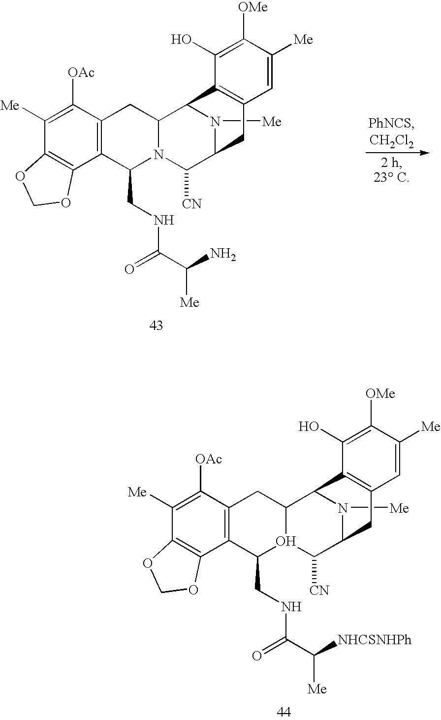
C1([Me])=C([OAc])C2=C(C3=C1OCO3)C(CNC(=O)C([Me])N)N1C(C2)C2N([Me])C(C1[CN])CC1=C2C(O)=C([OMe])C([Me])=C1.C1([Me])=C([OAc])C2=C(C3=C1OCO3)C(CNC(=O)C([Me])[NHCSNHPh])O1C(C2)C2N([Me])C(C1[CN])CC1=C2C(O)=C([OMe])C([Me])=C1
